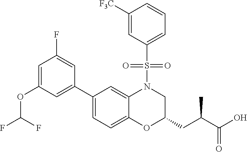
C1([F3C])=CC(S(N2C3=CC(C4=CC(OC(F)F)=CC(F)=C4)=CC=C3OC(CC(C(O)=O)C)C2)(=O)=O)=CC=C1
